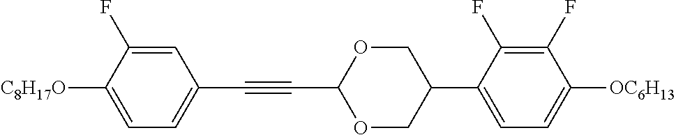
C1=C(F)C([C8H17O])=CC=C1C#CC1OCC(C2=CC=C([OC6H13])C(F)=C2F)CO1
